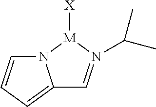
C12=CC=CN1[M]([X])N(C(C)C)=C2
